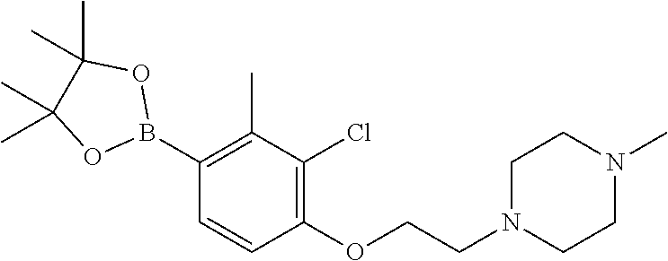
C1(B2OC(C)(C)C(C)(C)O2)=C(C)C(Cl)=C(OCCN2CCN(C)CC2)C=C1
